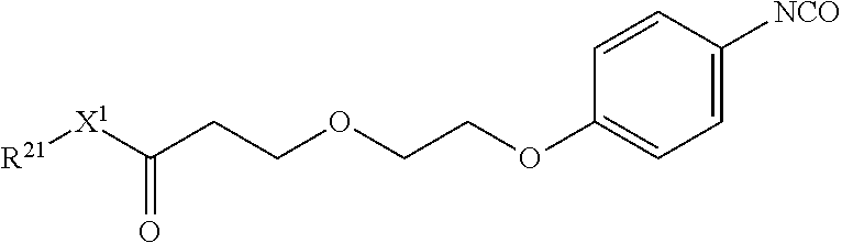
[R21][X1]C(CCOCCOC1=CC=C([NCO])C=C1)=O
